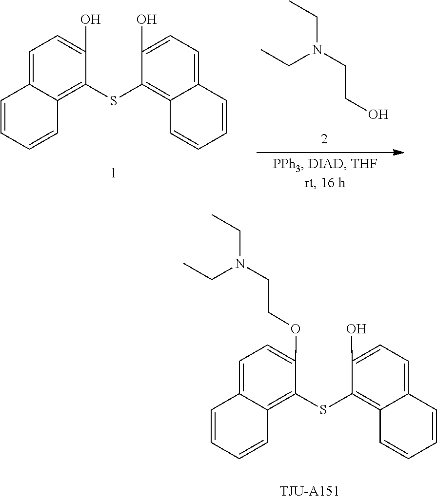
C1(SC2=C3C(=CC=C2OCCN(CC)CC)C=CC=C3)=C2C(=CC=C1O)C=CC=C2.C1(SC2=C3C(=CC=C2O)C=CC=C3)=C2C(=CC=C1O)C=CC=C2.C(N(CC)CCO)C
